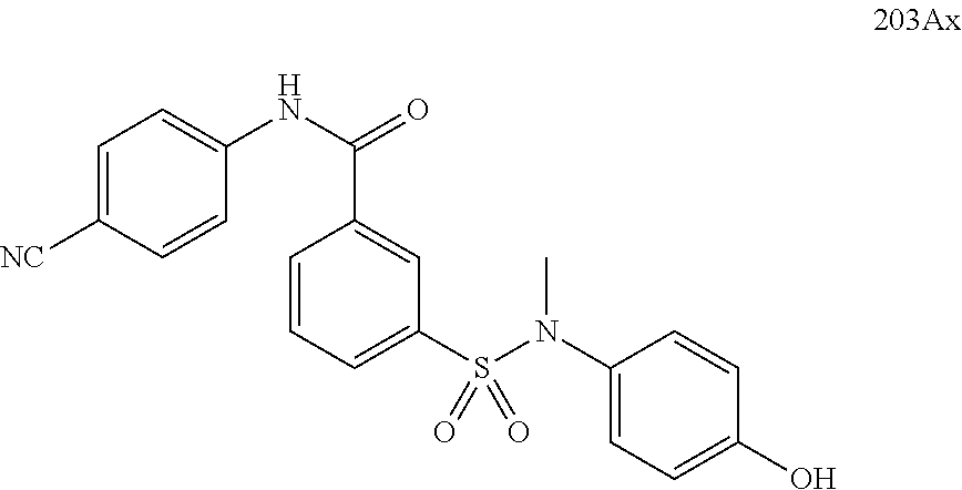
C1(N(S(C2=CC=CC(C(NC3=CC=C([NC])C=C3)=O)=C2)(=O)=O)C)=CC=C(O)C=C1
